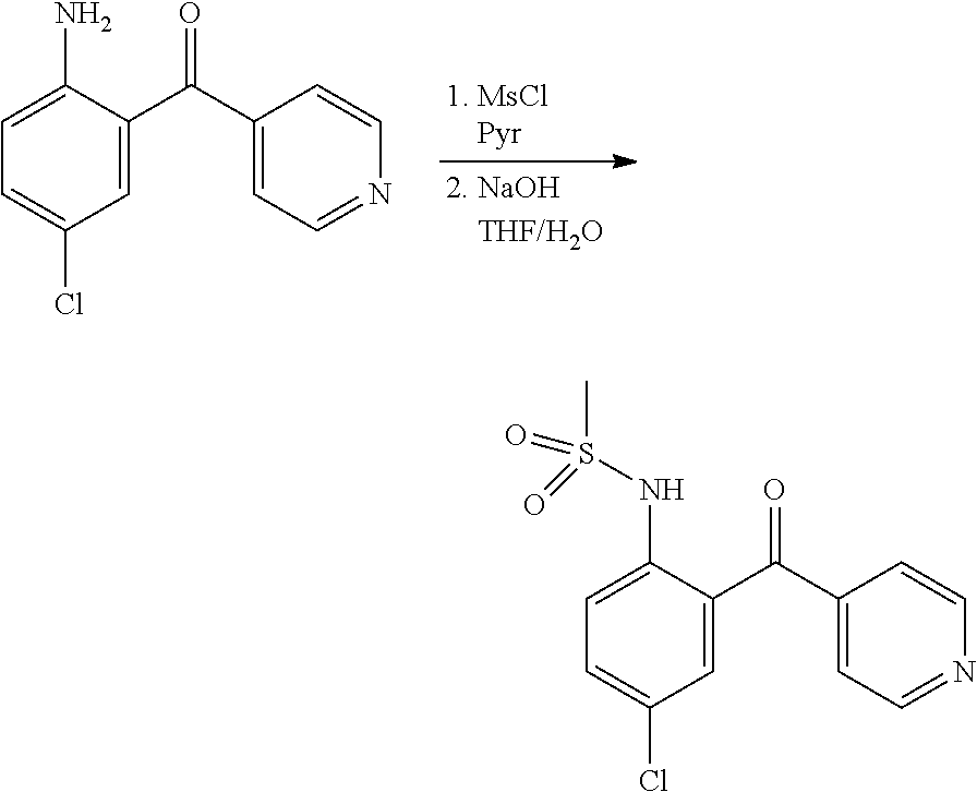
C1=C(C(C2=CC=NC=C2)=O)C(N)=CC=C1Cl.C1=C(C(C2=CC=NC=C2)=O)C(NS(C)(=O)=O)=CC=C1Cl
